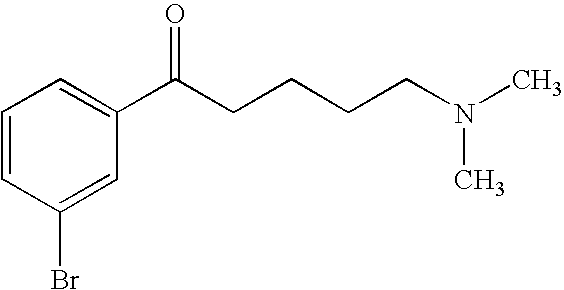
C1=CC(Br)=CC(C(CCCCN(C)C)=O)=C1
